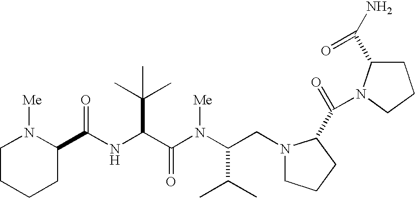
N(C(C(N(C(CN1CCCC1C(=O)N1C(C(N)=O)CCC1)C(C)C)[Me])=O)C(C)(C)C)C(C1N([Me])CCCC1)=O
